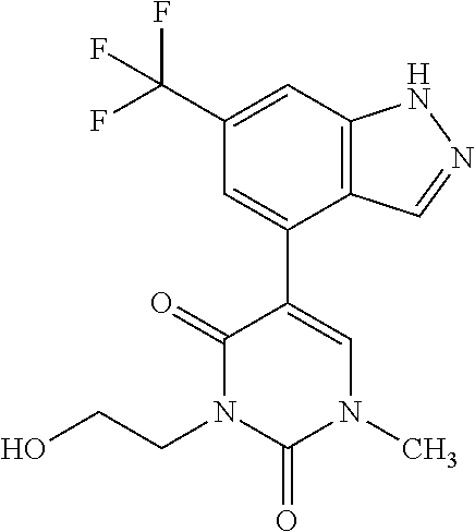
C12=C(C=C(C(F)(F)F)C=C1C1=CN(C)C(=O)N(CCO)C1=O)NN=C2
